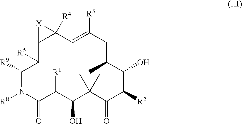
[R9]C1N([R8])C(=O)C([R1])C(O)C(C)(C)C(=O)C([R2])C(O)C(C)CC([R3])=CC2([R4])C(C1[R5])[X]2
